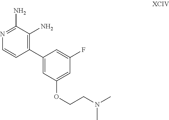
C1(C2=C(N)C(N)=NC=C2)=CC(OCCN(C)C)=CC(F)=C1
